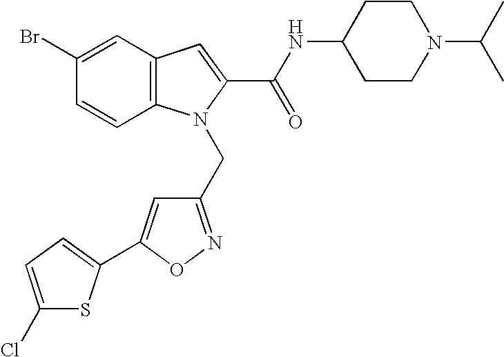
C1CN(C(C)C)CCC1NC(C1=CC2=C(N1CC1=NOC(C3=CC=C(Cl)S3)=C1)C=CC(Br)=C2)=O
